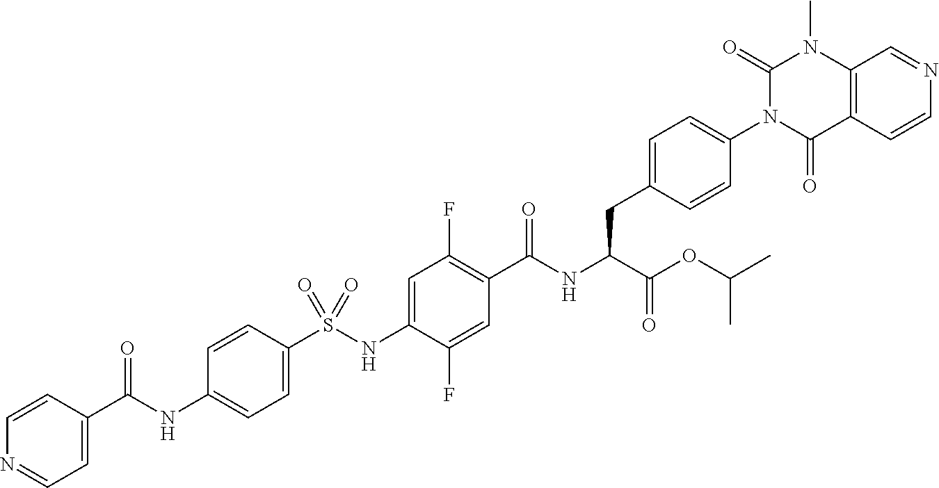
C1=C(S(NC2=CC(F)=C(C(NC(C(=O)OC(C)C)CC3=CC=C(N4C(=O)C5=C(N(C)C4=O)C=NC=C5)C=C3)=O)C=C2F)(=O)=O)C=CC(NC(C2=CC=NC=C2)=O)=C1
